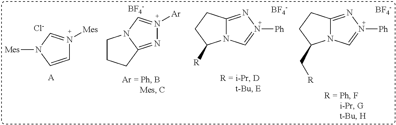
C1=CN([Mes])C=N1[Mes].[Cl-].C1CCC2=NN([Ar])=CN12.[BF4-].N12C(=NN([Ph])=C1)CCC2[R].[BF4-].[R]CC1N2C(=NN([Ph])=C2)CC1.[BF4-].[A]
